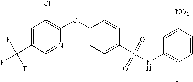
C1(S(NC2=C(F)C=CC([NO2])=C2)(=O)=O)=CC=C(OC2=C(Cl)C=C(C(F)(F)F)C=N2)C=C1
